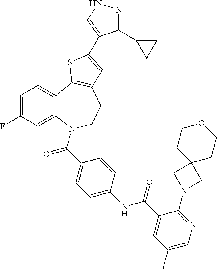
C1=C(F)C=C2C(=C1)C1=C(CCN2C(=O)C2=CC=C(NC(=O)C3=CC(C)=CN=C3N3CC4(C3)CCOCC4)C=C2)C=C(C2=CNN=C2C2CC2)S1
